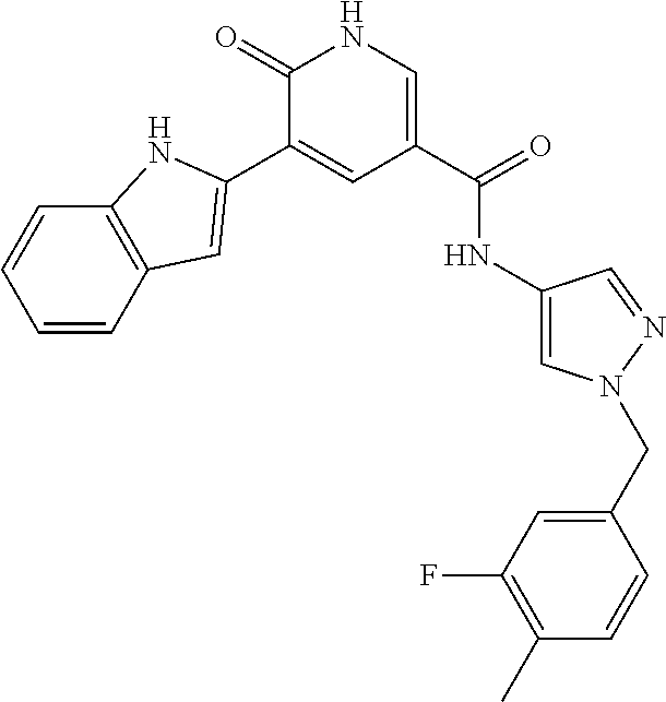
C1=CC2=C(C=C1)NC(C1=CC(C(=O)NC3=CN(CC4=CC(F)=C(C)C=C4)N=C3)=CNC1=O)=C2
